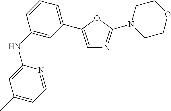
C1(NC2=CC(C3=CN=C(N4CCOCC4)O3)=CC=C2)=CC(C)=CC=N1
